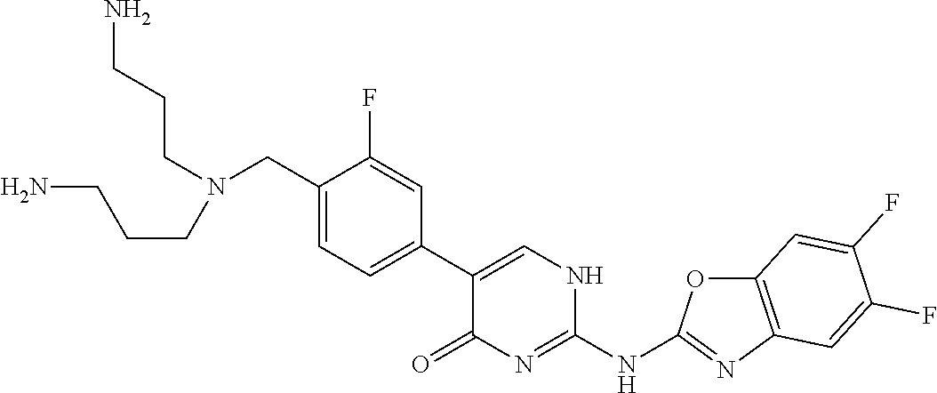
C1(CN(CCCN)CCCN)=CC=C(C2=CNC(NC3=NC4=C(O3)C=C(F)C(F)=C4)=NC2=O)C=C1F
